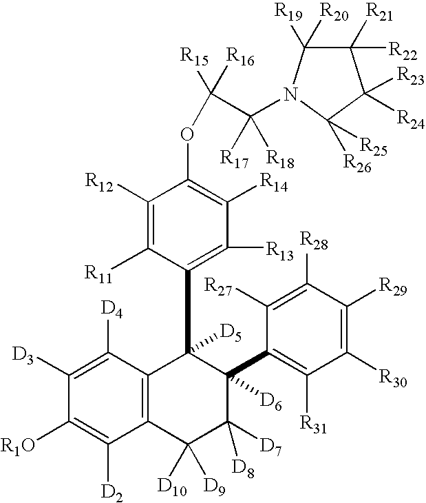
C1([D3])=C([D4])C2=C(C([D2])=C1[R1O])C([D10])([D9])C([D8])([D7])C([D6])(C1=C([R31])C([R30])=C([R29])C([R28])=C1[R27])C2([D5])C1=C([R13])C([R14])=C(OC(C([R17])([R18])N2C([R20])([R19])C([R22])([R21])C([R23])([R24])C2([R26])[R25])([R16])[R15])C([R12])=C1[R11]
